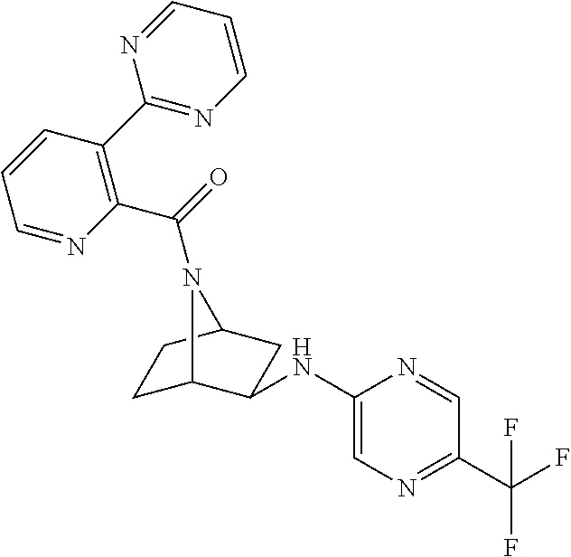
C1C2C(NC3=CN=C(C(F)(F)F)C=N3)CC(C1)N2C(=O)C1=C(C2=NC=CC=N2)C=CC=N1
